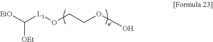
[EtO]C([L1]OCCO[OH])[OEt]
